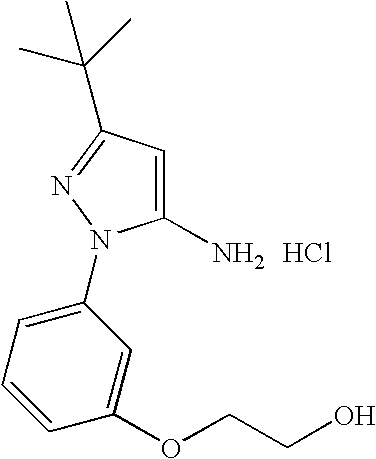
C1(N)=CC(C(C)(C)C)=NN1C1=CC=CC(OCCO)=C1.Cl
